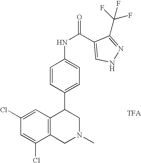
[TFA].C1(Cl)=CC(Cl)=CC2=C1CN(C)CC2C1=CC=C(NC(=O)C2=CNN=C2C(F)(F)F)C=C1
